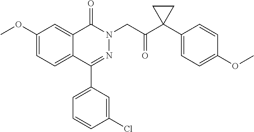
C1(OC)=CC=C2C(=C1)C(=O)N(CC(=O)C1(C3=CC=C(OC)C=C3)CC1)N=C2C1=CC=CC(Cl)=C1
